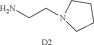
NCCN1CCCC1.[D2]
